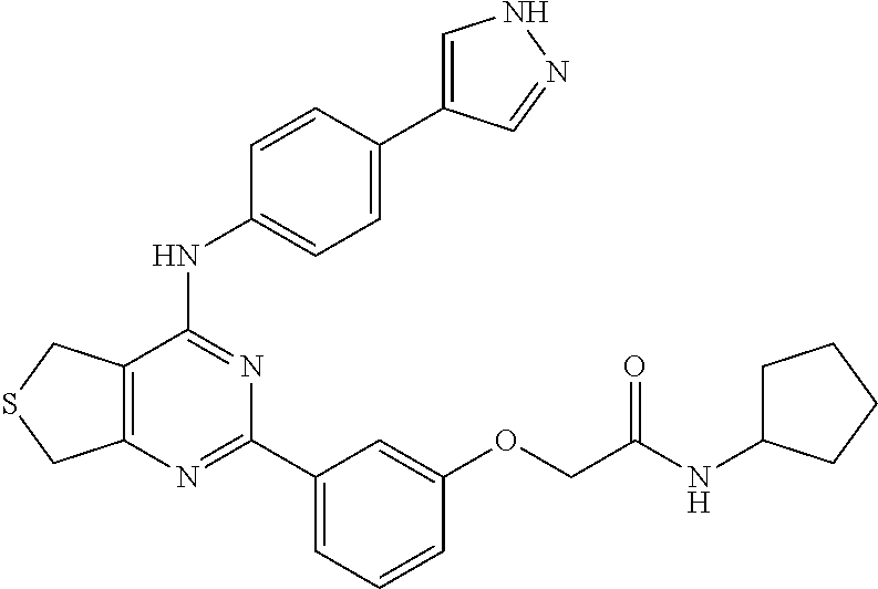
C12=C(N=C(C3=CC=CC(OCC(NC4CCCC4)=O)=C3)N=C1NC1=CC=C(C3=CNN=C3)C=C1)CSC2
